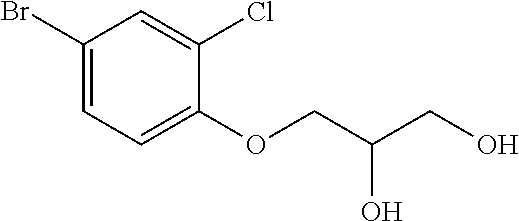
C1(Br)=CC=C(OCC(CO)O)C(Cl)=C1
